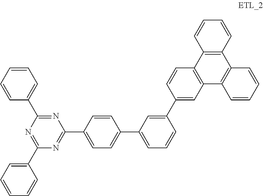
N1=C(C2=CC=CC=C2)N=C(C2=CC=CC=C2)N=C1C1=CC=C(C2=CC=CC(C3=CC4=C(C=C3)C3=C(C5=C4C=CC=C5)C=CC=C3)=C2)C=C1
